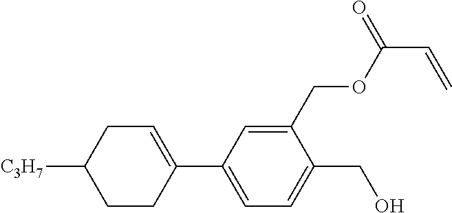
C1=C(C2=CC=C(CO)C(COC(C=C)=O)=C2)CCC([C3H7])C1
